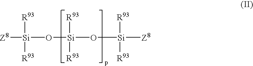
[Z8][Si](O[Si](O[Si]([Z8])([R93])[R93])([R93])[R93])([R93])[R93]
